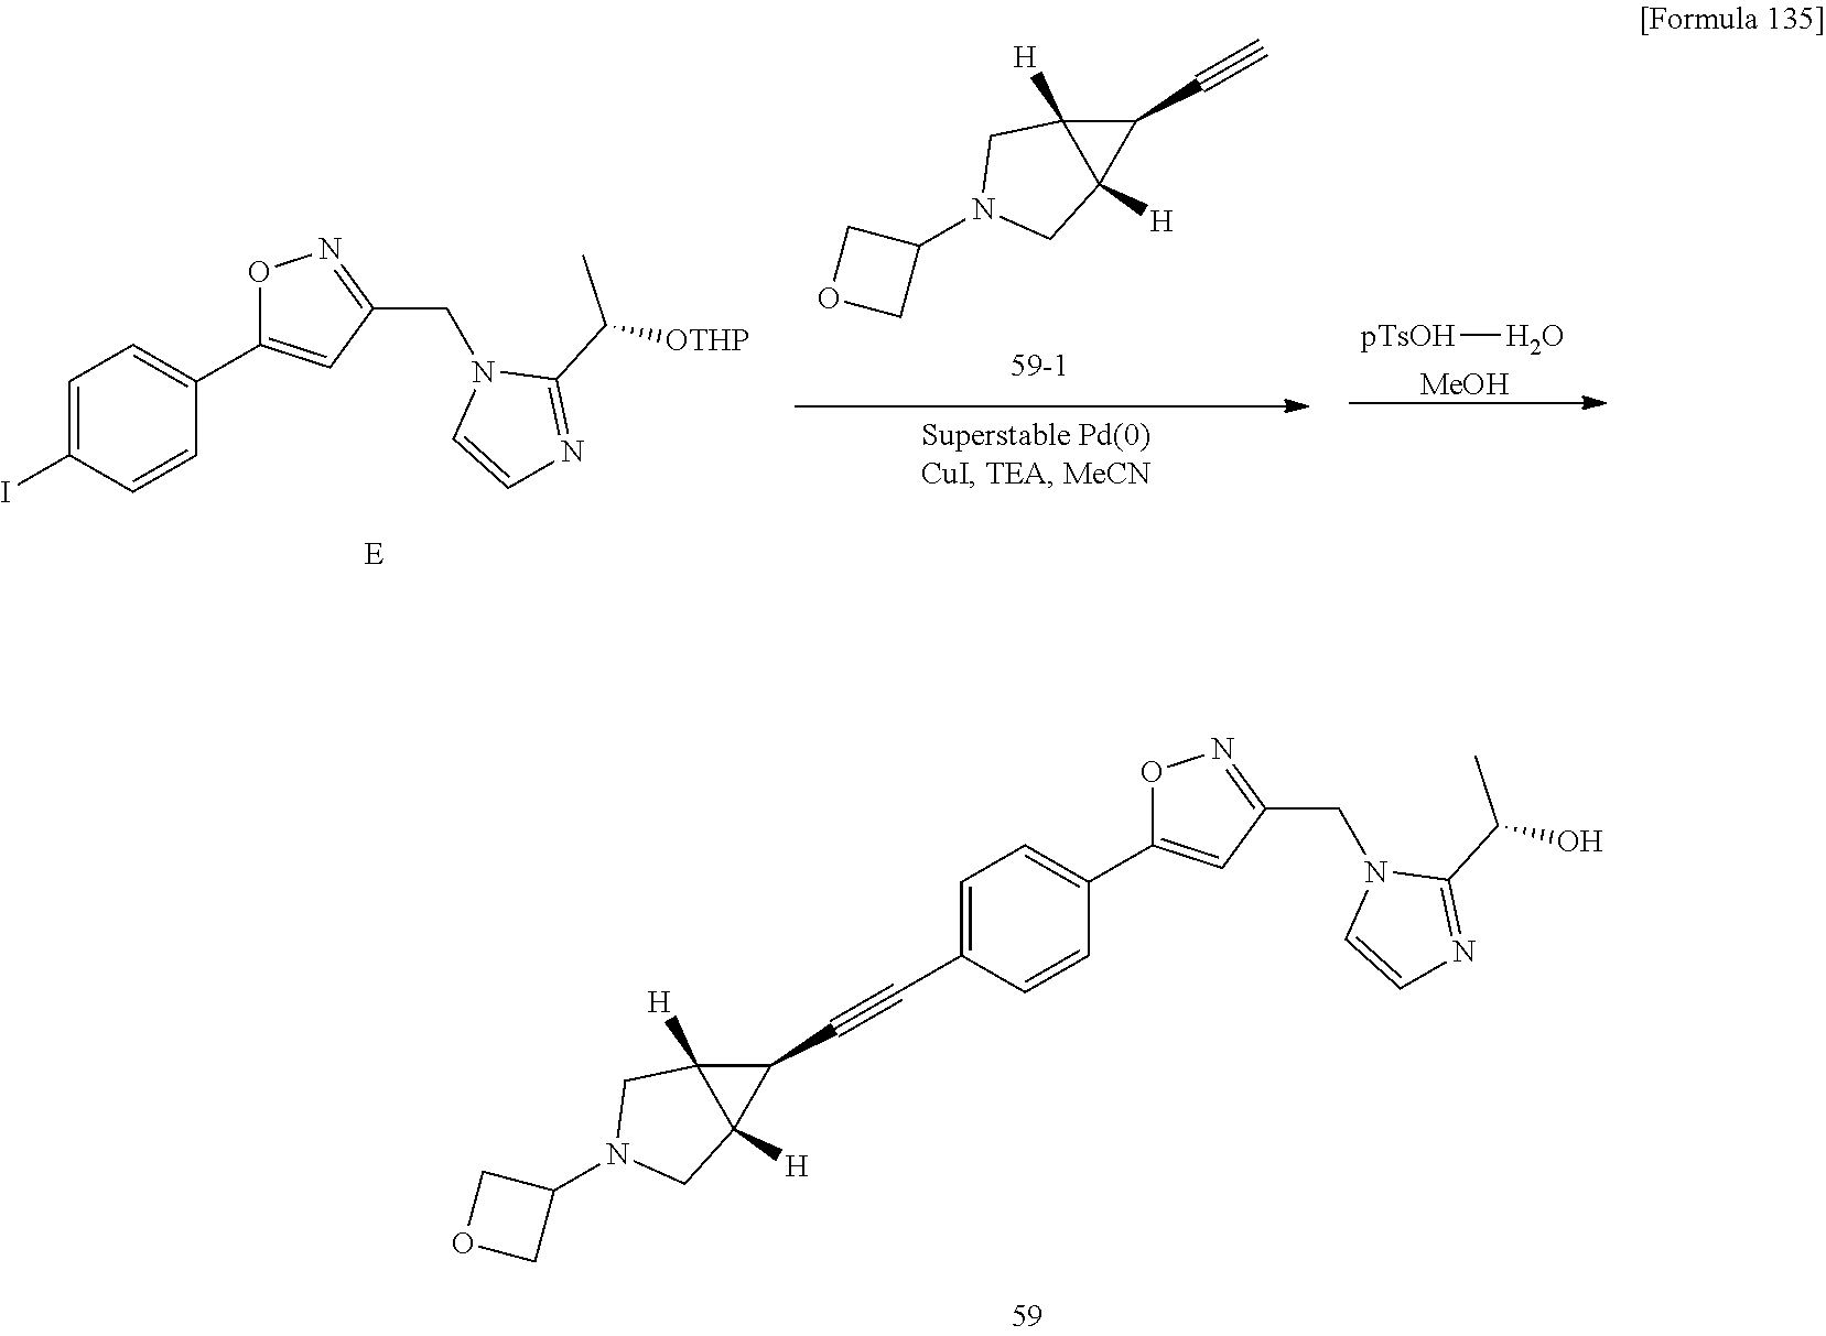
C1=C(I)C=CC(C2=CC(CN3C=CN=C3C(C)[OTHP])=NO2)=C1.C12([H])C([H])(C1C#C)CN(C1COC1)C2.[pTsOH]O.[MeOH].C1=C(C#CC2C3([H])C2([H])CN(C2COC2)C3)C=CC(C2=CC(CN3C=CN=C3C(C)O)=NO2)=C1
